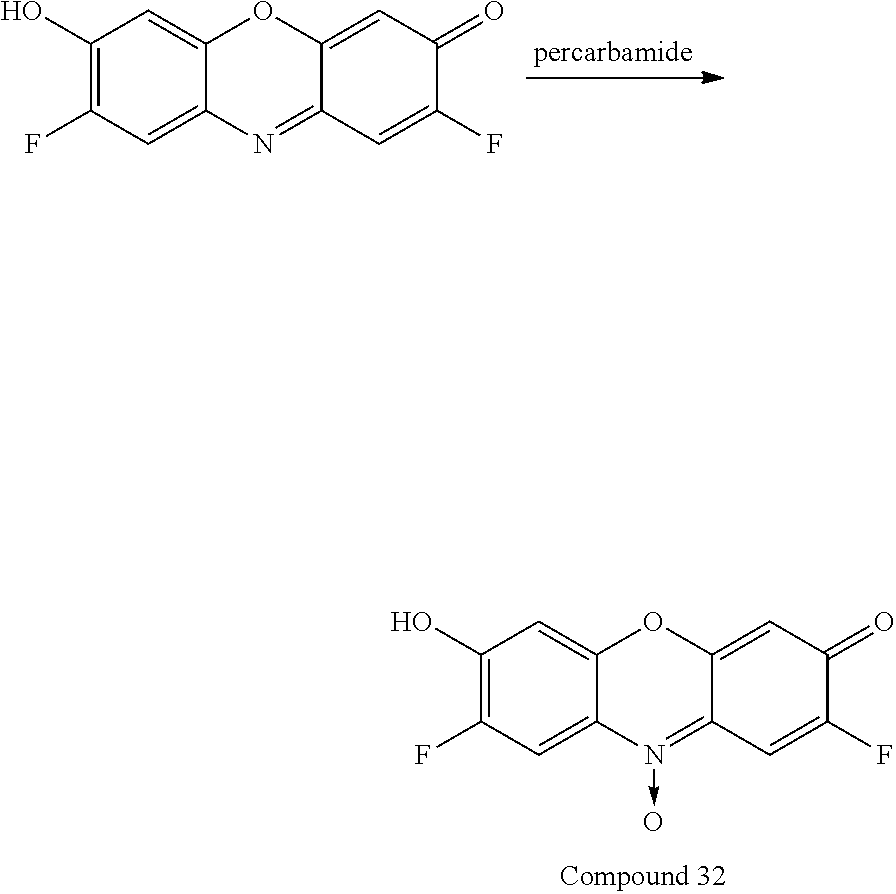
C1(O)=C(F)C=C2C(=C1)OC1=CC(=O)C(F)=CC1=N2.C1(O)=C(F)C=C2C(=C1)OC1=CC(=O)C(F)=CC1=N2->O
